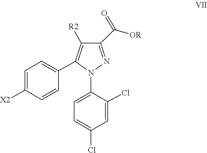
C1=C(N2N=C(C(=O)[OR])C([R2])=C2C2=CC=C([X2])C=C2)C(Cl)=CC(Cl)=C1
